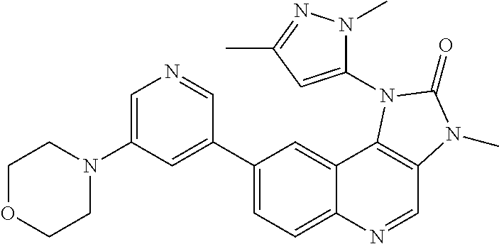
C1=C(N2CCOCC2)C=C(C2=CC=C3C(=C2)C2=C(C=N3)N(C)C(=O)N2C2=CC(C)=NN2C)C=N1
